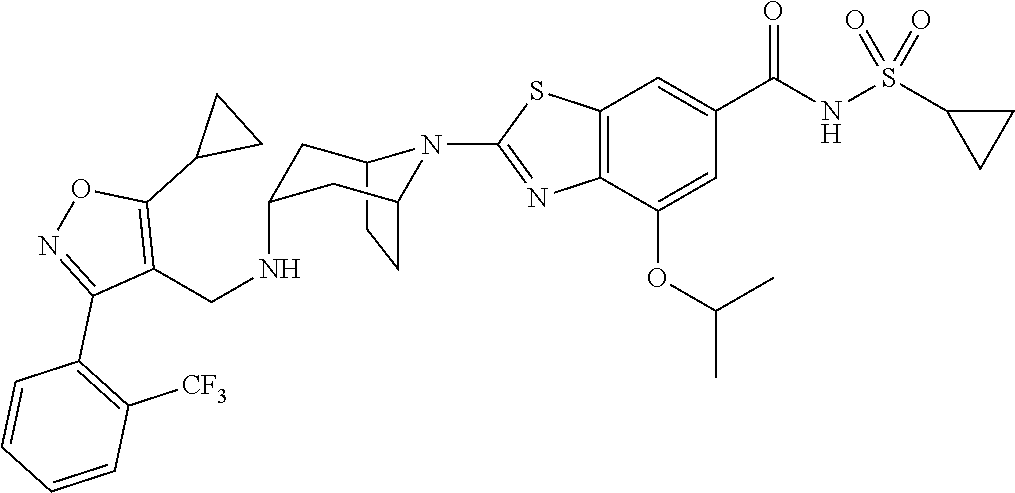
C12CCC(CC(NCC3=C(C4CC4)ON=C3C3=C([CF3])C=CC=C3)C1)N2C1=NC2=C(C=C(C(NS(C3CC3)(=O)=O)=O)C=C2OC(C)C)S1
